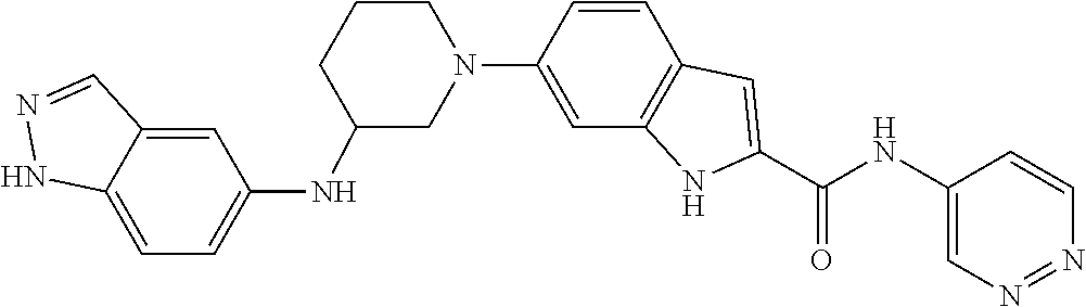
C1=CC2=C(C=C1N1CC(NC3=CC=C4NN=CC4=C3)CCC1)NC(C(=O)NC1=CN=NC=C1)=C2
